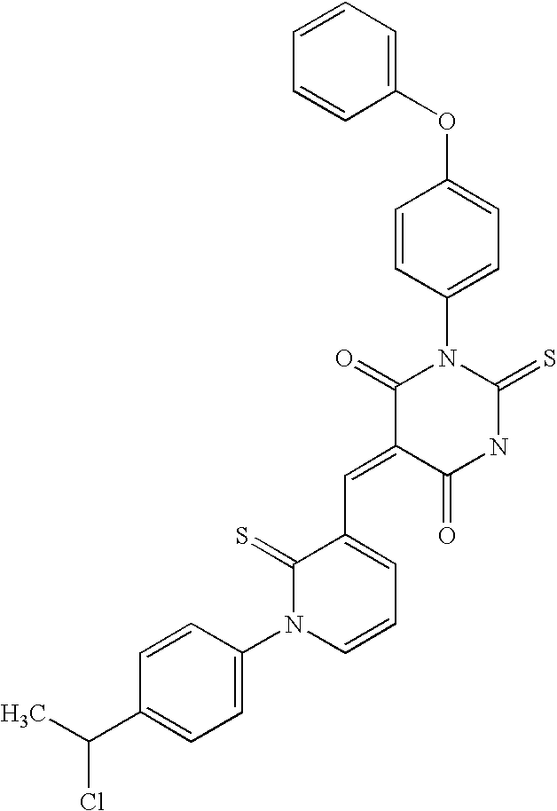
C1=CC=CC(OC2=CC=C(N3C(=O)C(=CC4=CC=CN(C5=CC=C(C(C)Cl)C=C5)C4=S)C(=O)NC3=S)C=C2)=C1
